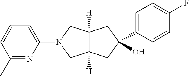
C1(C)=NC(N2CC3([H])C([H])(C2)CC(O)(C2=CC=C(F)C=C2)C3)=CC=C1
